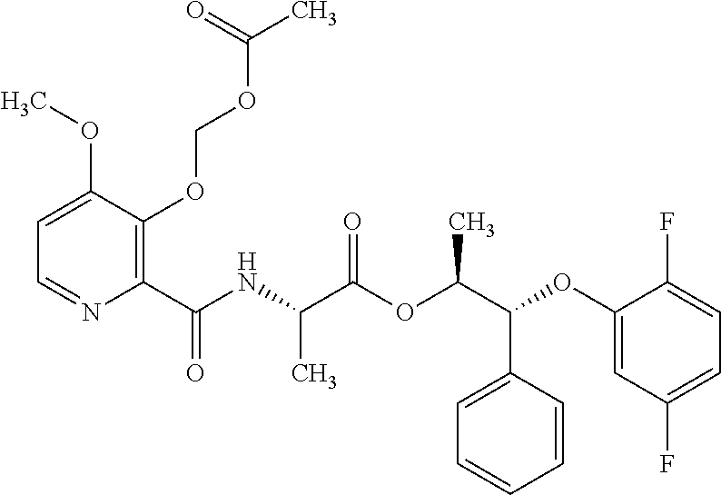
C1(C(NC(C(OC(C(C2=CC=CC=C2)OC2=CC(F)=CC=C2F)C)=O)C)=O)=C(OCOC(C)=O)C(OC)=CC=N1
